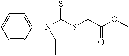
C1=CC(N(CC)C(SC(C(OC)=O)C)=S)=CC=C1
